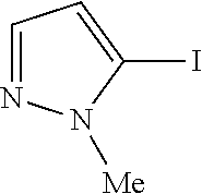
C1=NN([Me])C(I)=C1
